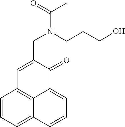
C(=O)(C)N(CC1=CC2=C3C(=CC=CC3=CC=C2)C1=O)CCCO
